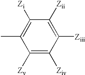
C1([Zv])=C([Ziv])C([Ziii])=C([Zii])C([Zi])=C1C
